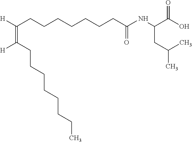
C(CCCCCC(NC(CC(C)C)C(O)=O)=O)CC([H])=C([H])CCCCCCCC
